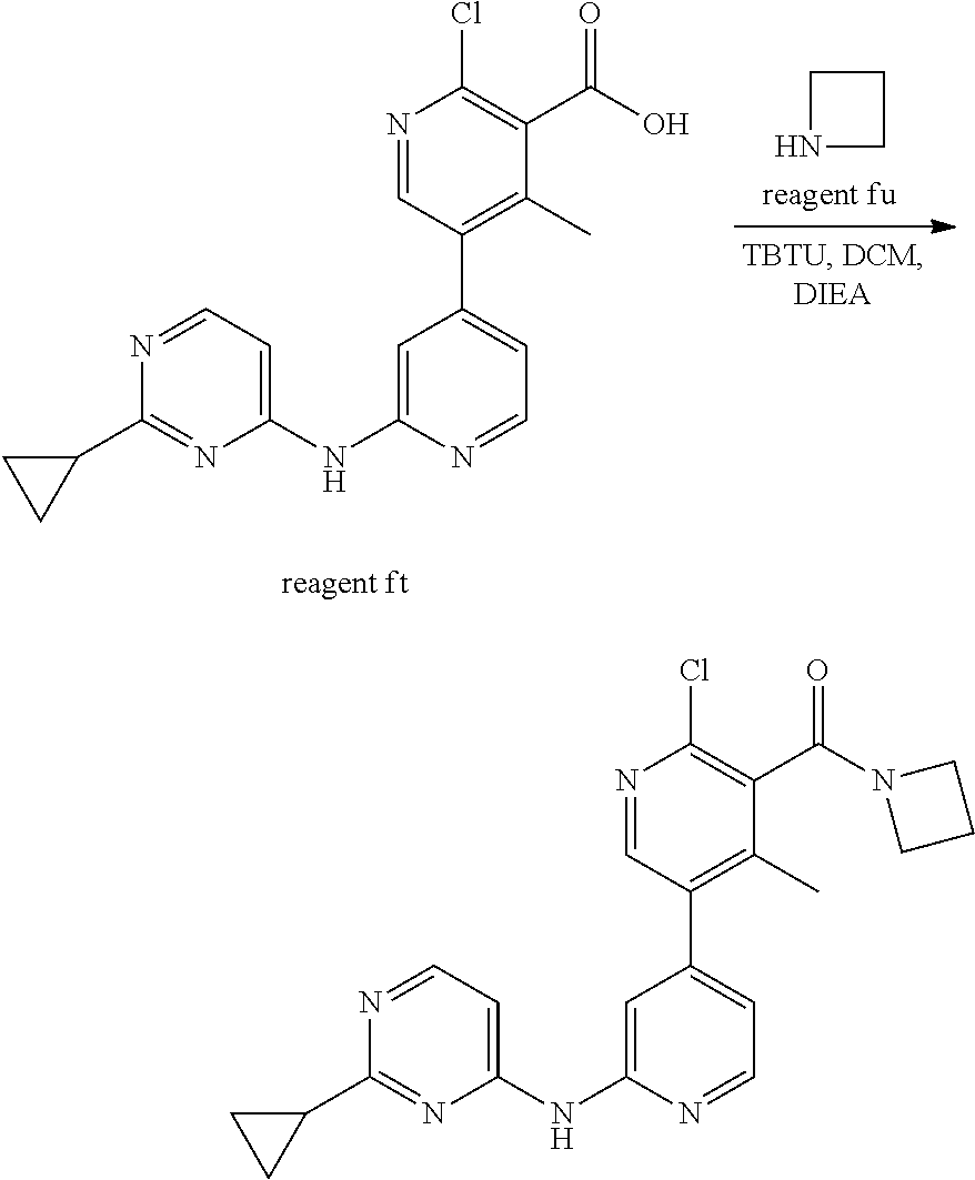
C1=C(NC2=CC=NC(C3CC3)=N2)N=CC=C1C1=C(C)C(C(O)=O)=C(Cl)N=C1.N1CCC1.C1=C(NC2=CC=NC(C3CC3)=N2)N=CC=C1C1=C(C)C(C(N2CCC2)=O)=C(Cl)N=C1
